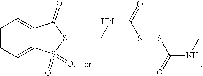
CNC(=O)SSC(NC)=O.C12=CC=CC=C1S(=O)(=O)SC2=O
